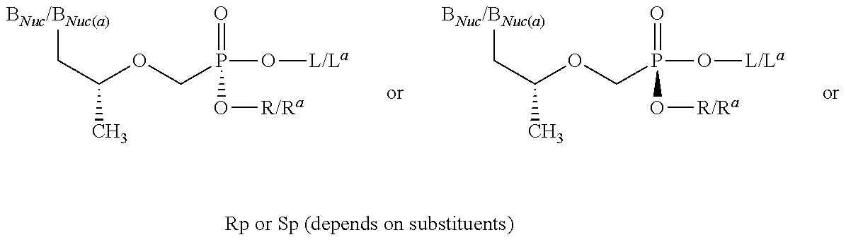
[BNuc/BNuc(a)]CC(C)OCP(=O)(O[R/Ra])O[L/La].[BNuc/BNuc(a)]CC(C)OCP(=O)(O[R/Ra])O[L/La]
